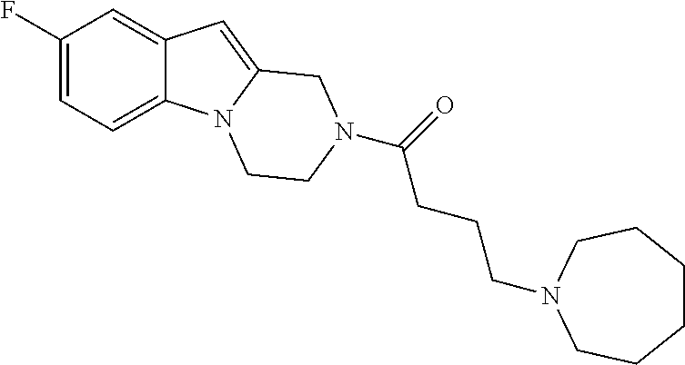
C1(F)=CC=C2C(=C1)C=C1N2CCN(C(CCCN2CCCCCC2)=O)C1
